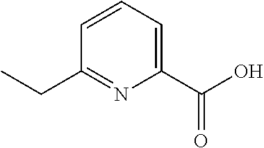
C1=CC=C(C(O)=O)N=C1CC
